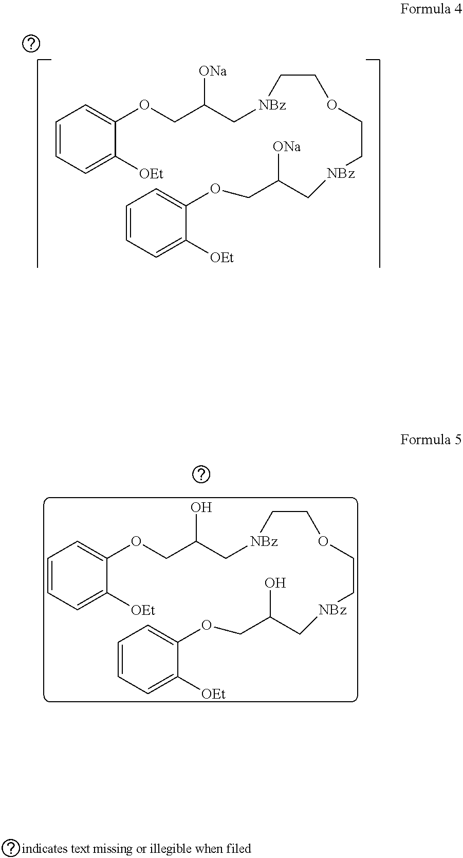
C1=CC=C([OEt])C(OCC(C[NBz]CCOCC[NBz]CC(COC2=CC=CC=C2[OEt])[ONa])[ONa])=C1.C1=CC=C([OEt])C(OCC(C[NBz]CCOCC[NBz]CC(COC2=CC=CC=C2[OEt])O)O)=C1
